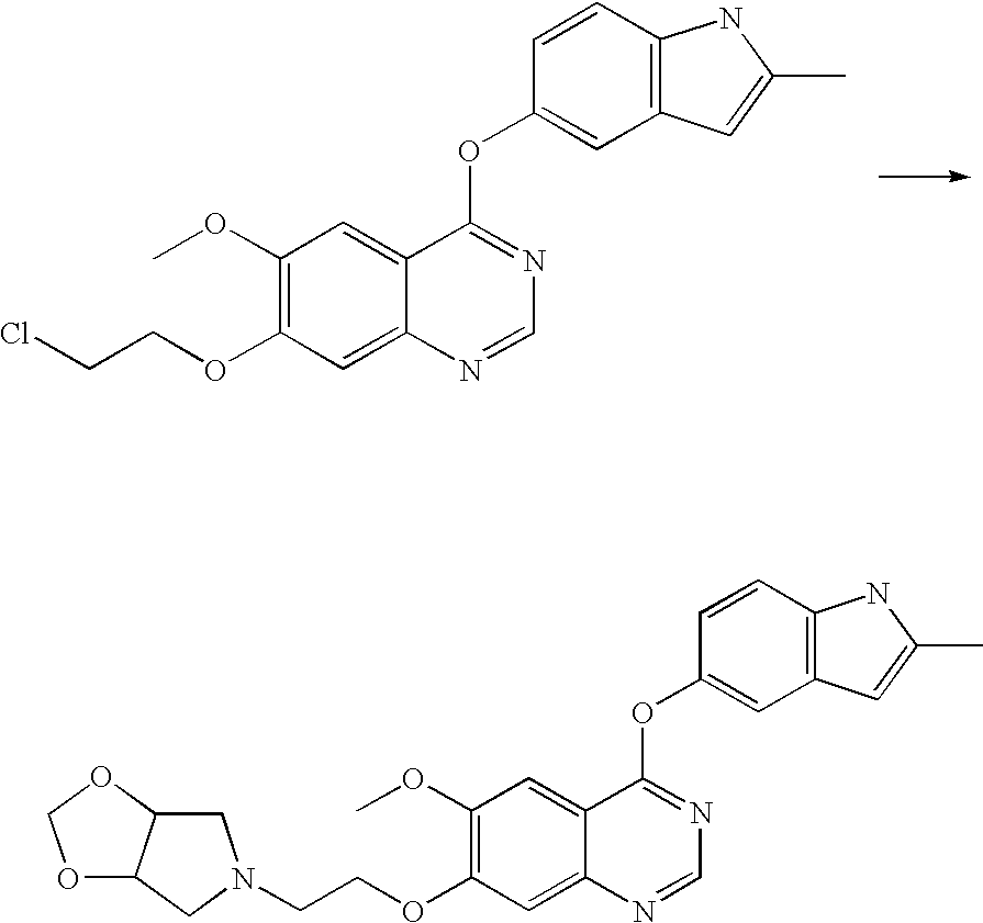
C1(OC)=C(OCCCl)C=C2C(=C1)C(OC1=CC3=C(C=C1)NC(C)=C3)=NC=N2.C1(OC)=C(OCCN2CC3C(C2)OCO3)C=C2C(=C1)C(OC1=CC3=C(C=C1)NC(C)=C3)=NC=N2
